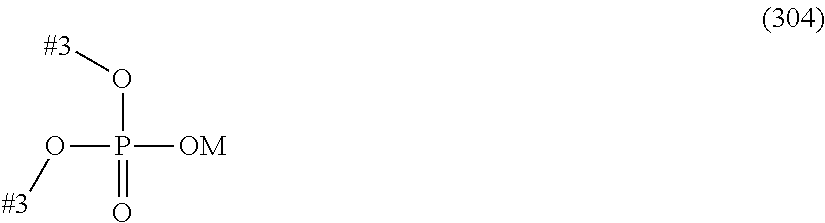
P(O[#3])([OM])(O[#3])=O
